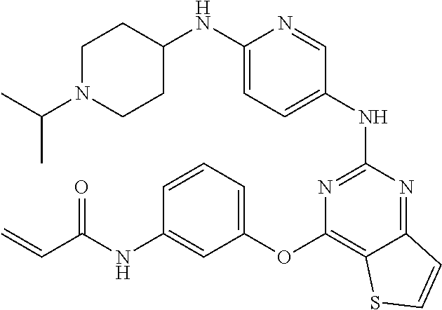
N(C1=CC=C(NC2=NC(OC3=CC=CC(NC(C=C)=O)=C3)=C3C(=N2)C=CS3)C=N1)C1CCN(C(C)C)CC1
